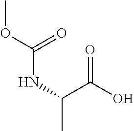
COC(NC(C)C(O)=O)=O
